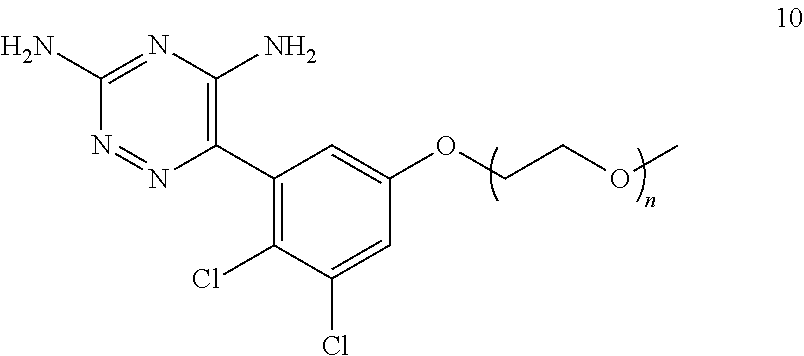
C1(N)=NC(N)=C(C2=C(Cl)C(Cl)=CC(OCCOC)=C2)N=N1
